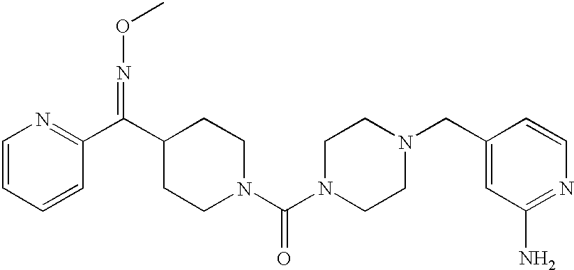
C1=CC=CC(C(C2CCN(C(N3CCN(CC4=CC(N)=NC=C4)CC3)=O)CC2)=NOC)=N1
